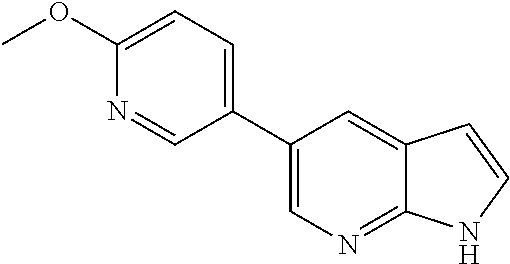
C1(C2=CC=C(OC)N=C2)=CN=C2C(=C1)C=CN2
